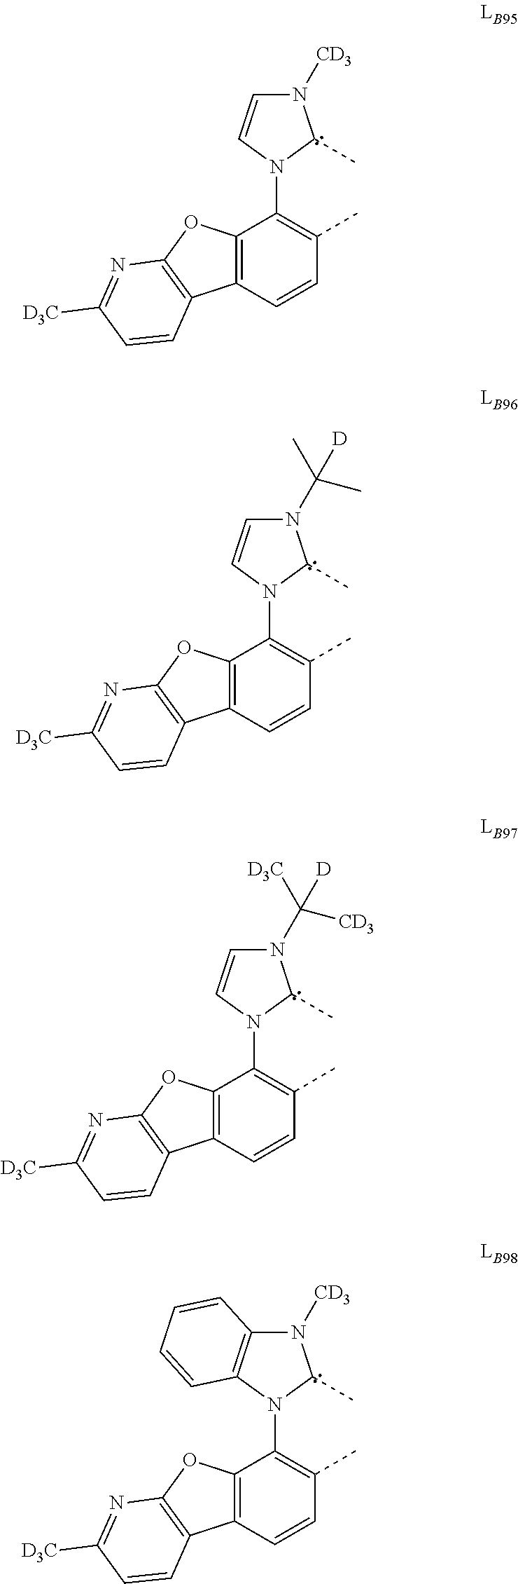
C1=CN(C2=C(C)C=CC3=C2OC2=C3C=CC([D3C])=N2)C(C)N1[CD3].C12=C(N(C3=C(C)C=CC4=C3OC3=C4C=CC([D3C])=N3)C(C)N1[CD3])C=CC=C2.C1=CN(C2=C(C)C=CC3=C2OC2=C3C=CC([D3C])=N2)C(C)N1C(C)(C)[D].C1=CN(C2=C(C)C=CC3=C2OC2=C3C=CC([D3C])=N2)C(C)N1C([D3C])([CD3])[D]
